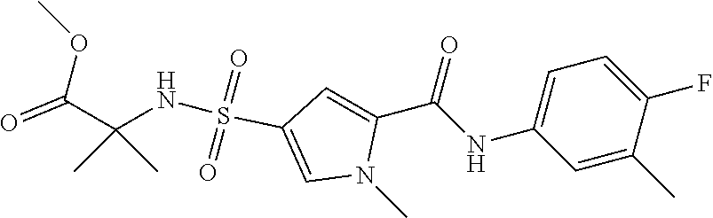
C1=C(NC(C2=CC(S(=O)(=O)NC(C)(C)C(OC)=O)=CN2C)=O)C=C(C)C(F)=C1
